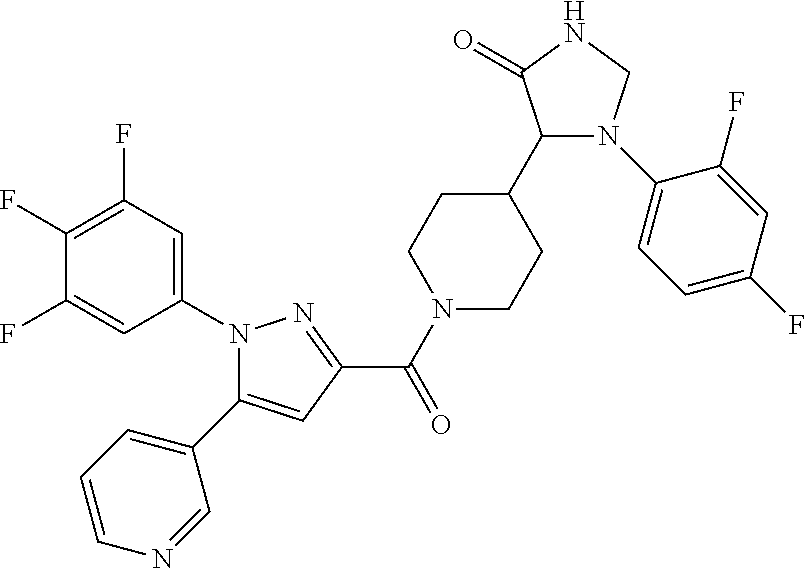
C1(F)=C(F)C=C(N2C(C3=CC=CN=C3)=CC(C(N3CCC(C4N(C5=CC=C(F)C=C5F)CNC4=O)CC3)=O)=N2)C=C1F
